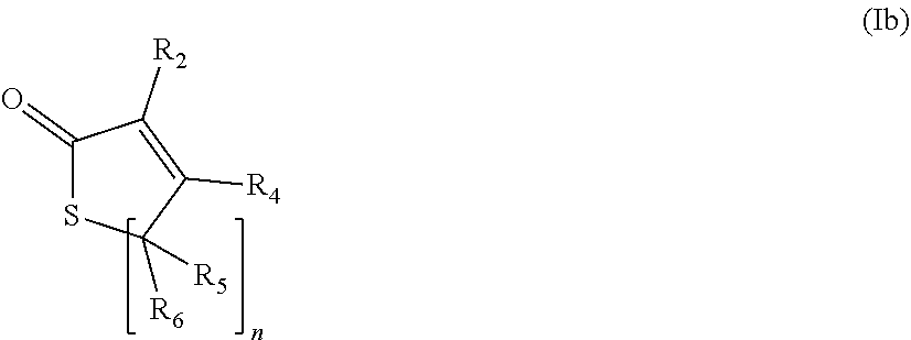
C1(=O)SC([R5])([R6])C([R4])=C1[R2]
